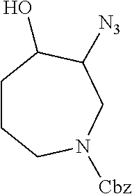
C1CCN([Cbz])CC([N3])C1O
